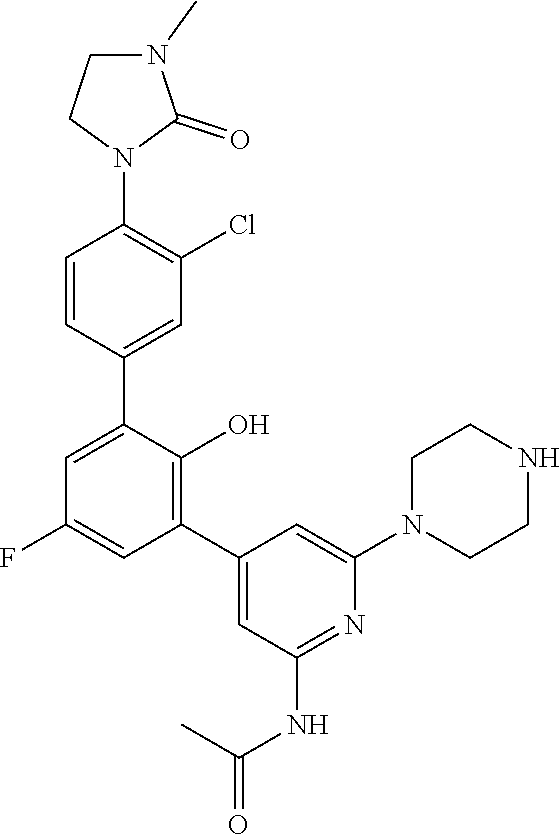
C1CN(C2=CC(C3=C(O)C(C4=CC(Cl)=C(N5CCN(C)C5=O)C=C4)=CC(F)=C3)=CC(NC(=O)C)=N2)CCN1
